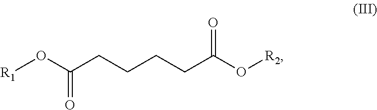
C(CCCC(O[R2])=O)C(O[R1])=O
